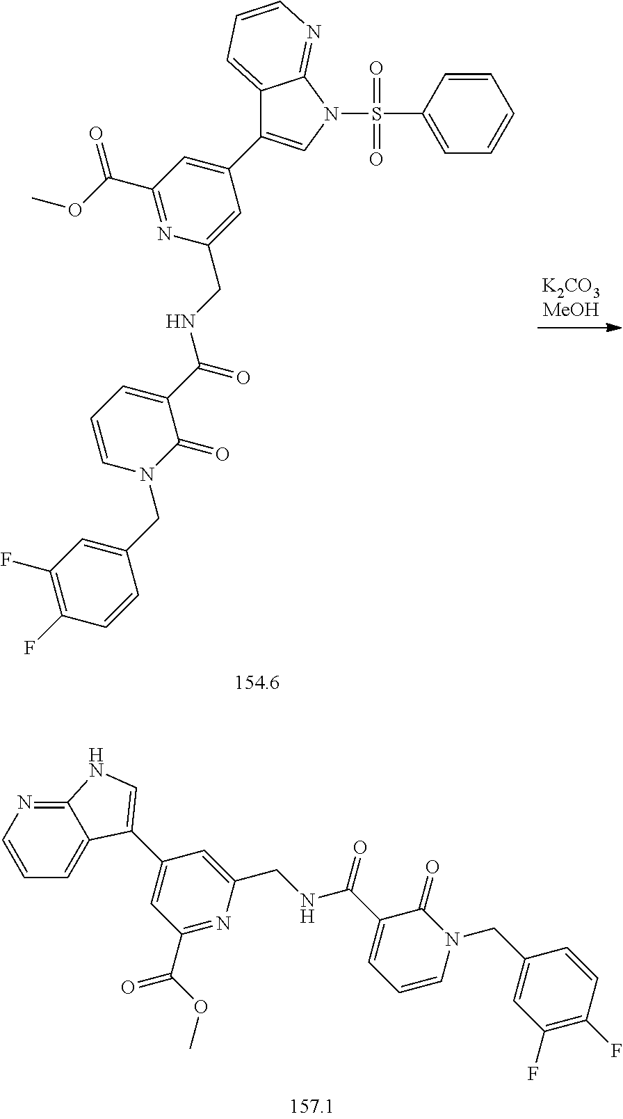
C1=CC(S(N2C3=NC=CC=C3C(C3=CC(C(=O)OC)=NC(CNC(=O)C4=CC=CN(CC5=CC(F)=C(F)C=C5)C4=O)=C3)=C2)(=O)=O)=CC=C1.C12=NC=CC=C1C(C1=CC(C(=O)OC)=NC(CNC(=O)C3=CC=CN(CC4=CC(F)=C(F)C=C4)C3=O)=C1)=CN2
